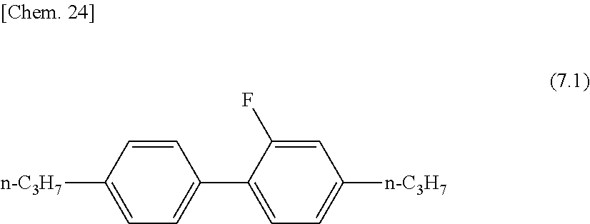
C1(C2=CC=C([n-C3H7])C=C2F)=CC=C([n-C3H7])C=C1
